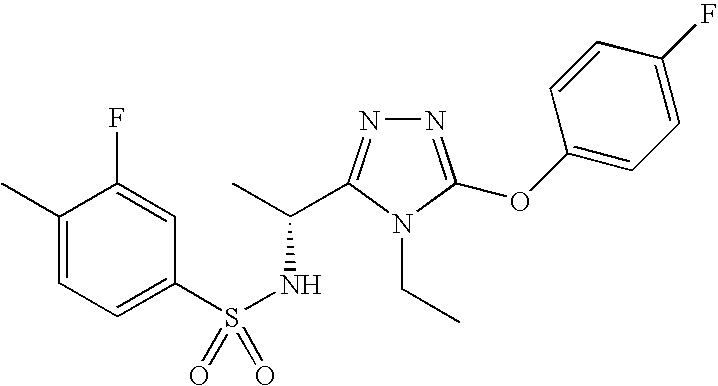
N1=C(OC2=CC=C(F)C=C2)N(CC)C(C(C)NS(=O)(C2=CC=C(C)C(F)=C2)=O)=N1
